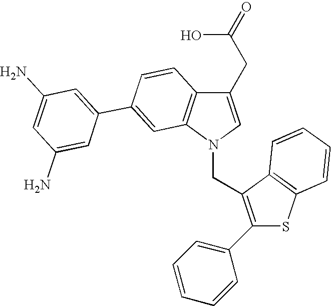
C(N1C=C(CC(=O)O)C2=C1C=C(C1=CC(N)=CC(N)=C1)C=C2)C1=C(C2=CC=CC=C2)SC2=C1C=CC=C2
